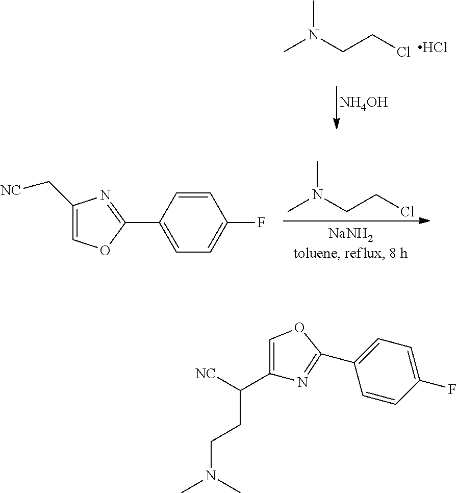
CN(CCCl)C.Cl.[NH4OH].CN(CCCl)C.C1(C[NC])=COC(C2=CC=C(F)C=C2)=N1.C(CCN(C)C)(C1=COC(C2=CC=C(F)C=C2)=N1)[NC]
